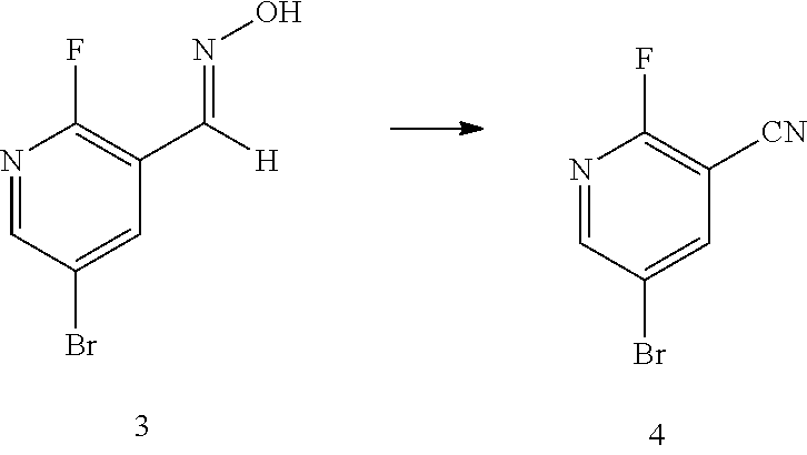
N1=CC(Br)=CC(C([H])=NO)=C1F.N1=CC(Br)=CC([CN])=C1F
